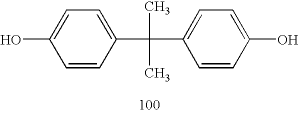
C1(O)=CC=C(C(C)(C)C2=CC=C(O)C=C2)C=C1
